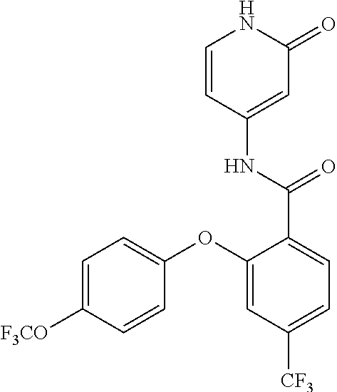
C1=CC(NC(C2=CC=C([CF3])C=C2OC2=CC=C([F3CO])C=C2)=O)=CC(=O)N1
